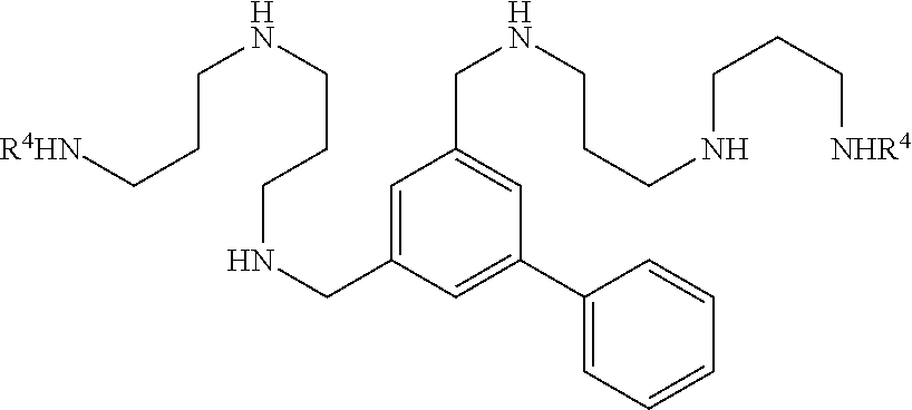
[R4HN]CCCNCCCNCC1=CC(CNCCCNCCC[NHR4])=CC(C2=CC=CC=C2)=C1
